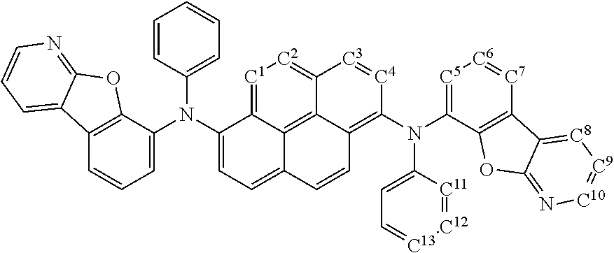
C1=CC(N(C2=CC=C3C4=C5C(=C(N(C6=[C5][C6]=[C7]C7=C6OC6=N[C10]=[C9][C8]=C76)C6=CC=[C13][C12]=[C11]6)[C4]=[C3]C5=[C2][C1]=C24)C=C3)C2=CC=CC3=C2OC2=NC=CC=C32)=CC=C1
